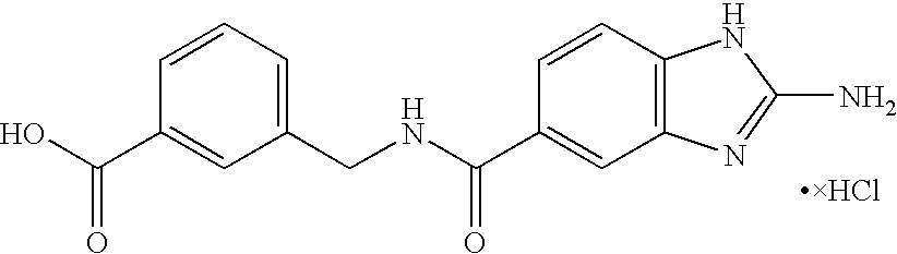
C1(CNC(C2=CC3=C(C=C2)NC(N)=N3)=O)=CC=CC(C(=O)O)=C1
